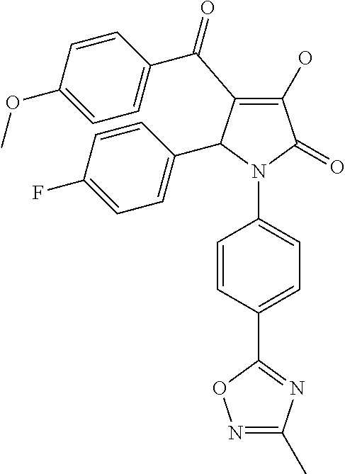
C1(O)=C(C(C2=CC=C(OC)C=C2)=O)C(C2=CC=C(F)C=C2)N(C2=CC=C(C3=NC(C)=NO3)C=C2)C1=O
